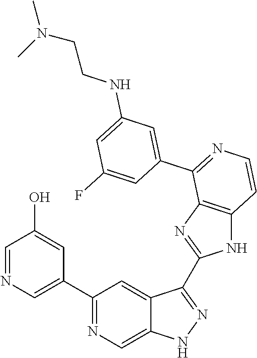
C1(C2=CN=CC(O)=C2)=NC=C2C(=C1)C(C1=NC3=C(N1)C=CN=C3C1=CC(NCCN(C)C)=CC(F)=C1)=NN2
